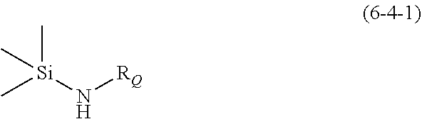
C[Si](N[RQ])(C)C
